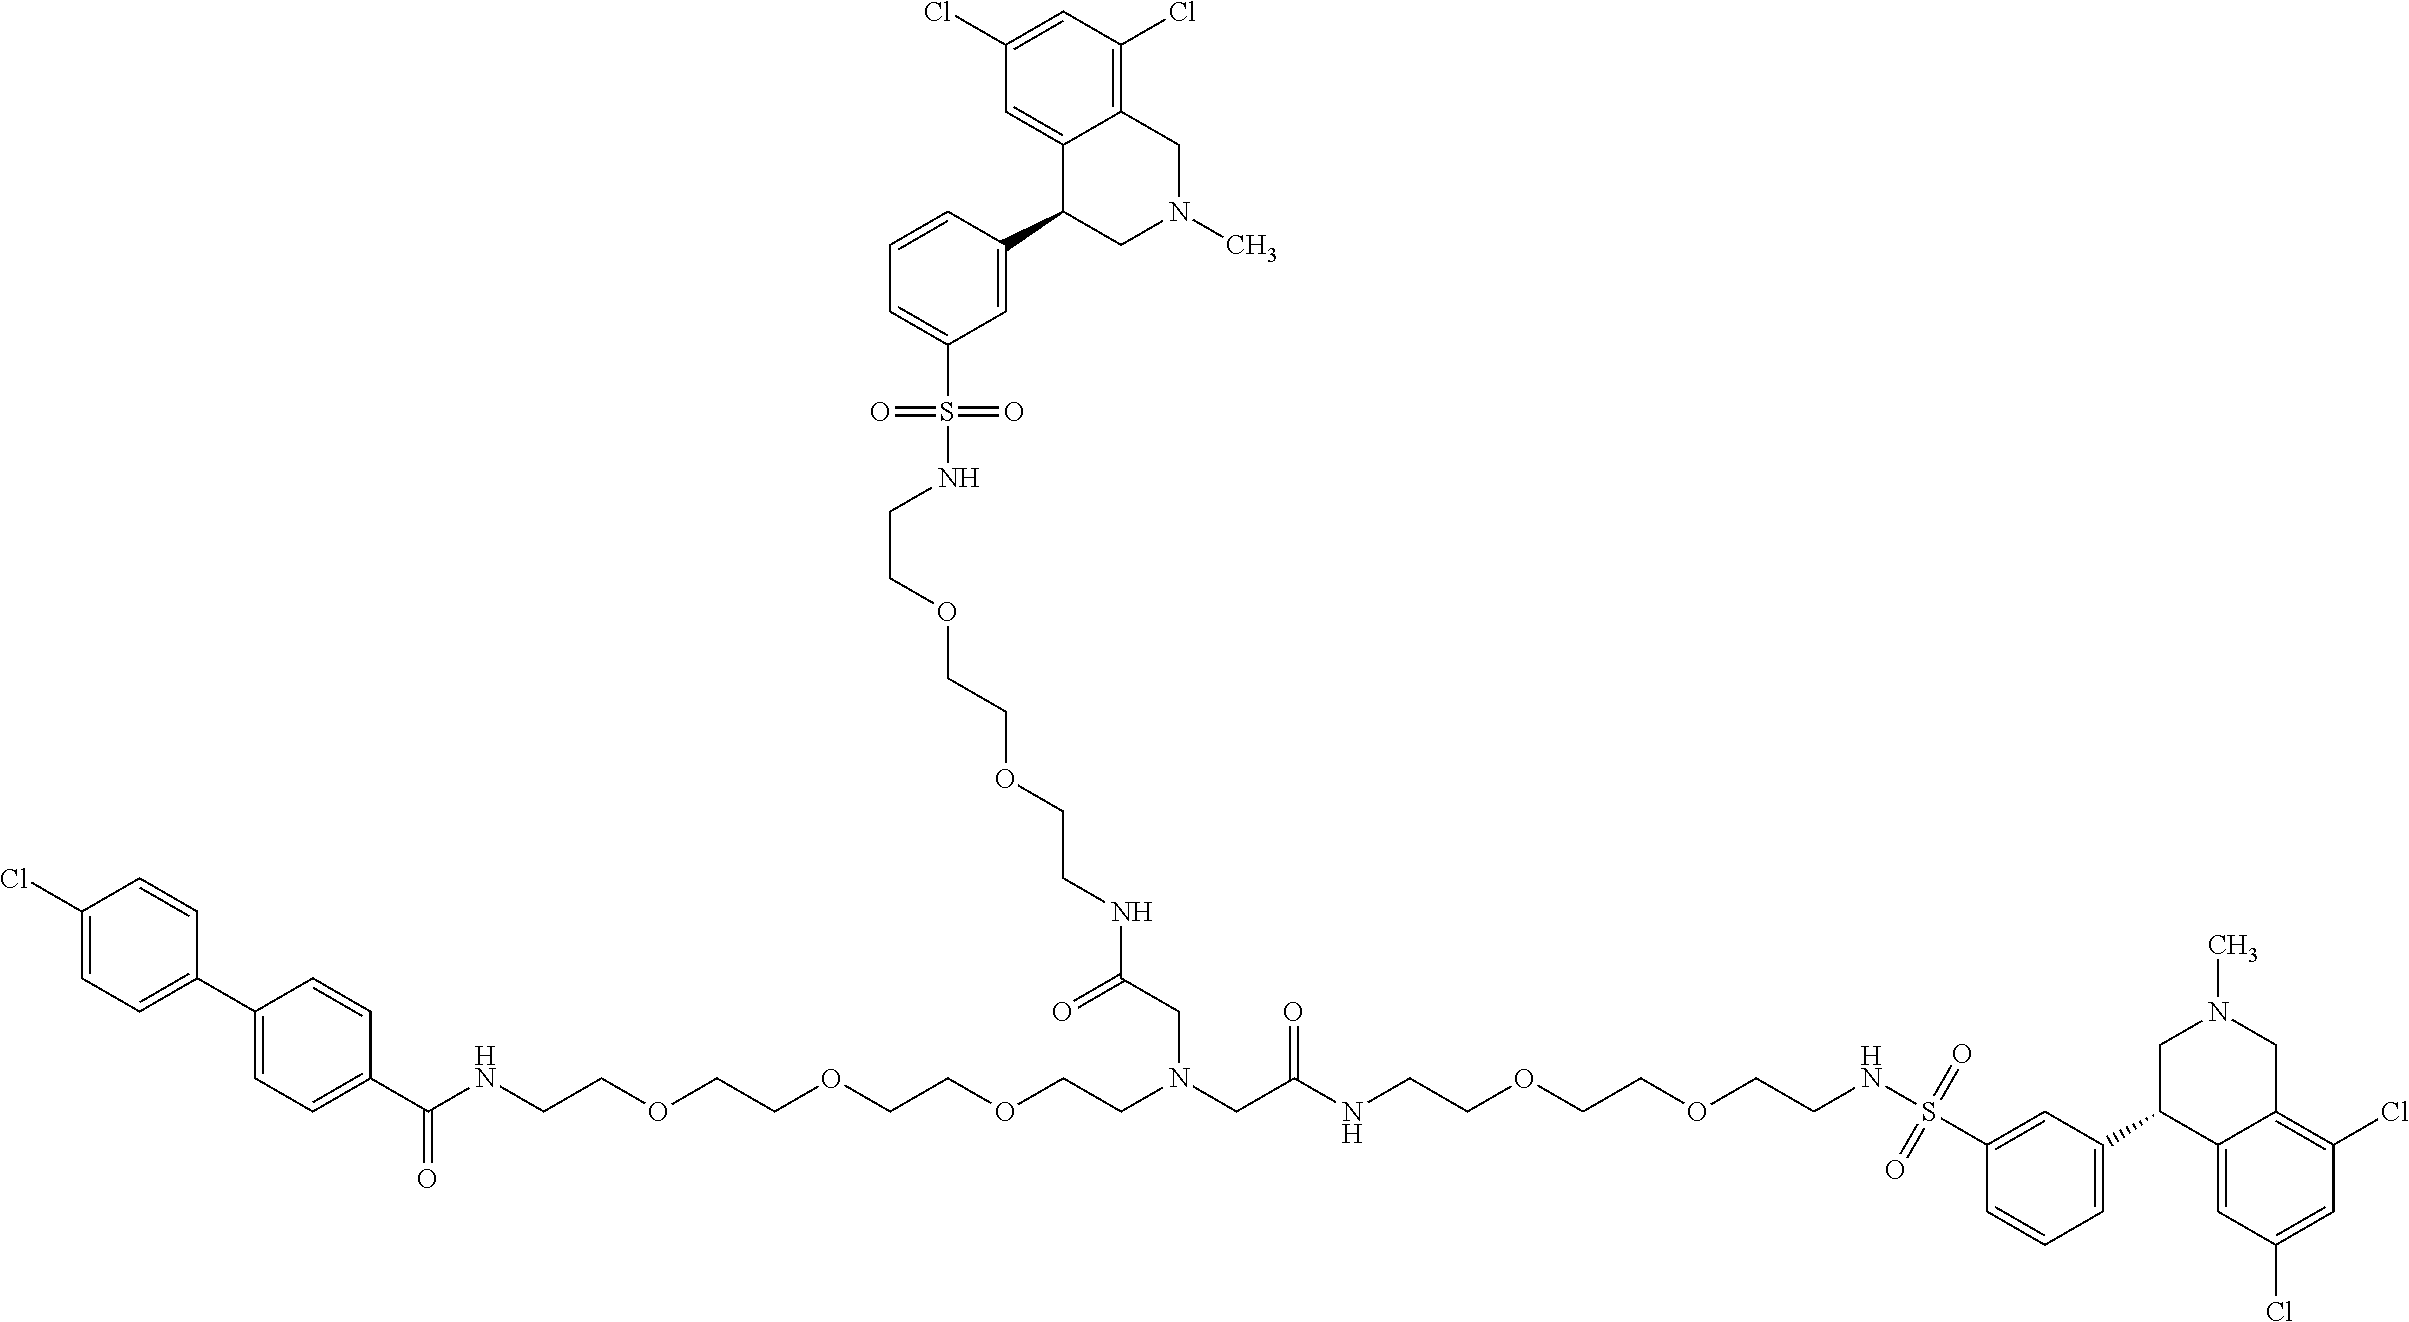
C1(Cl)=CC=C(C2=CC=C(C(NCCOCCOCCOCCN(CC(NCCOCCOCCNS(C3=CC(C4C5=CC(Cl)=CC(Cl)=C5CN(C)C4)=CC=C3)(=O)=O)=O)CC(NCCOCCOCCNS(C3=CC=CC(C4CN(C)CC5=C(Cl)C=C(Cl)C=C45)=C3)(=O)=O)=O)=O)C=C2)C=C1
